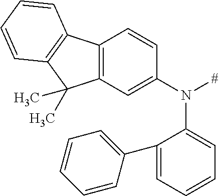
C12=C(C=C(N([#])C3=CC=CC=C3C3=CC=CC=C3)C=C1)C(C)(C)C1=C2C=CC=C1
